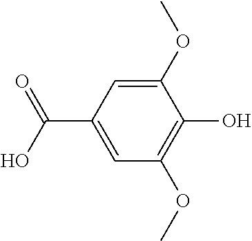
C1=C(OC)C(O)=C(OC)C=C1C(O)=O
